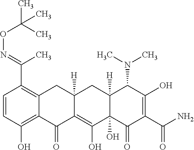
C1=CC(O)=C2C(=C1C(C)=NOC(C)(C)C)CC1([H])C(=C(O)C3(O)C([H])(C1)C(N(C)C)C(O)=C(C(N)=O)C3=O)C2=O
